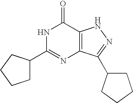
C1(C2=NC3=C(C(=O)N2)NN=C3C2CCCC2)CCCC1
